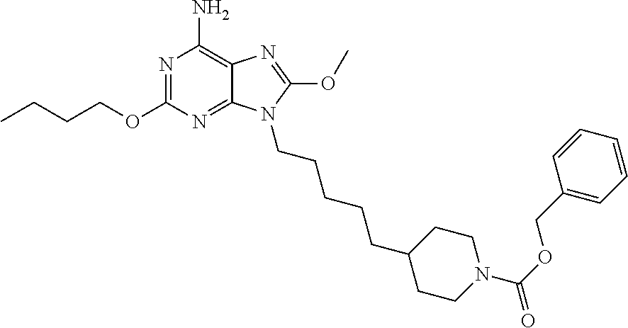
N1=C(OCCCC)N=C2C(=C1N)N=C(OC)N2CCCCCC1CCN(C(=O)OCC2=CC=CC=C2)CC1
